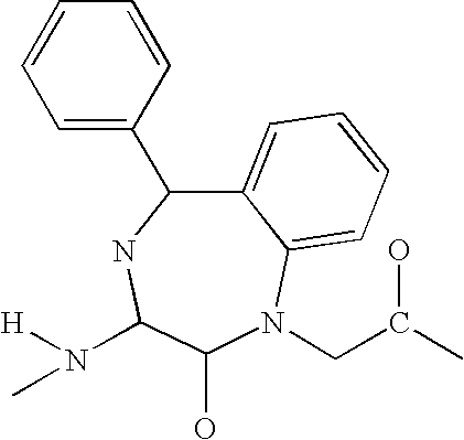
C12=CC=CC=C1N(CC(C)O)C(O)C(N(C)[H])NC2C1=CC=CC=C1
